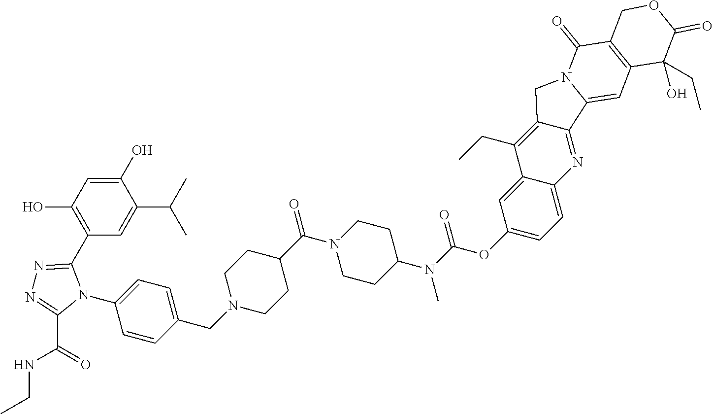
C1(N2C(C3=C(O)C=C(O)C(C(C)C)=C3)=NN=C2C(=O)NCC)=CC=C(CN2CCC(C(N3CCC(N(C)C(OC4=CC=C5C(=C4)C(CC)=C4C(=N5)C5=CC6=C(C(=O)N5C4)COC(=O)C6(CC)O)=O)CC3)=O)CC2)C=C1
